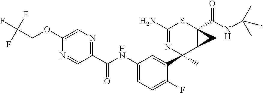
O(C1=CN=C(C(NC2=CC=C(F)C(C3(C)N=C(N)SC4(C(NC(C)(C)C)=O)C3C4)=C2)=O)C=N1)CC(F)(F)F
